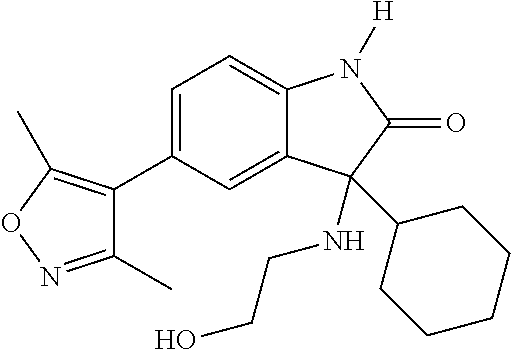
C1(C)=NOC(C)=C1C1=CC=C2C(=C1)C(NCCO)(C1CCCCC1)C(=O)N2[H]
